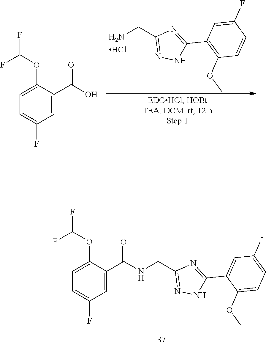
C1=C(C(=O)NCC2=NNC(C3=CC(F)=CC=C3OC)=N2)C(OC(F)F)=CC=C1F.NCC1=NNC(C2=C(OC)C=CC(F)=C2)=N1.Cl.C1=C(C(O)=O)C(OC(F)F)=CC=C1F
